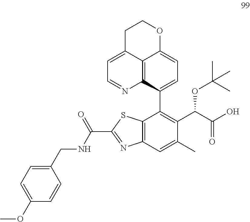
C12=C(C=C(C)C(C(C(O)=O)OC(C)(C)C)=C1C1=CC=C3C4=C1N=CC=C4CCO3)N=C(C(NCC1=CC=C(OC)C=C1)=O)S2
